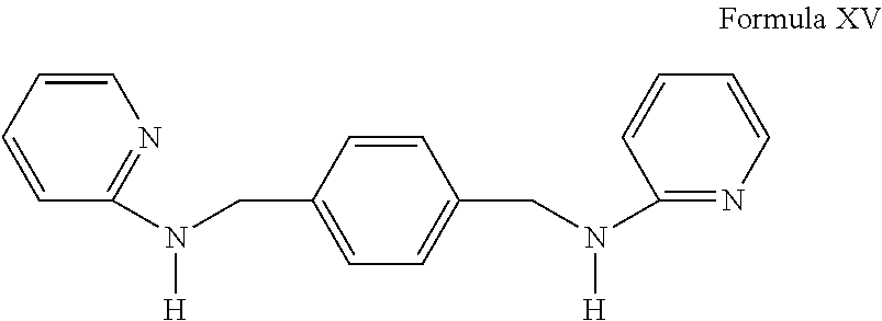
C1=CC=CC(N(CC2=CC=C(CN([H])C3=NC=CC=C3)C=C2)[H])=N1
